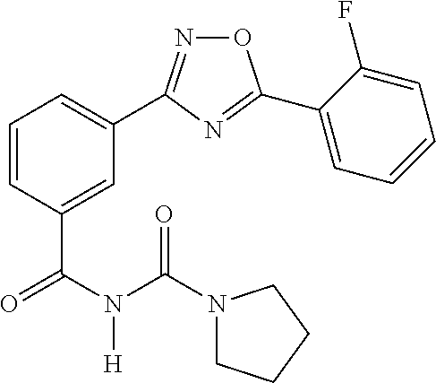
C1=C(C(N(C(=O)N2CCCC2)[H])=O)C=CC=C1C1=NOC(C2=CC=CC=C2F)=N1
